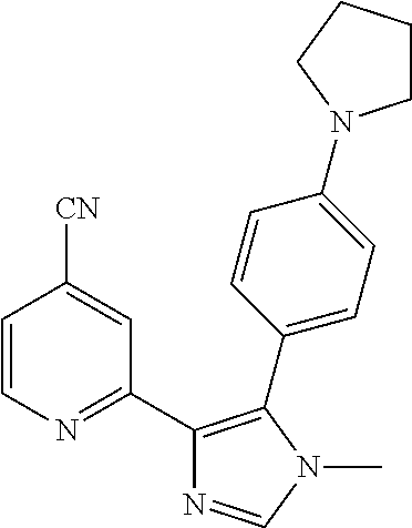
C1=CN=C(C2=C(C3=CC=C(N4CCCC4)C=C3)N(C)C=N2)C=C1[CN]
